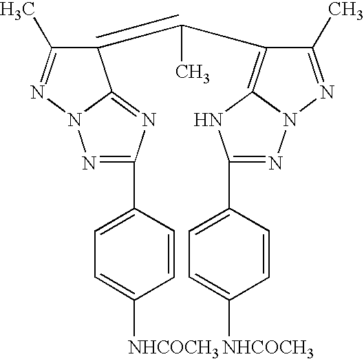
C1(=C(C2=C3N(N=C2C)N=C(C2=CC=C([NHCOCH3])C=C2)N3)C)C(C)=NN2C1=NC(C1=CC=C([NHCOCH3])C=C1)=N2
